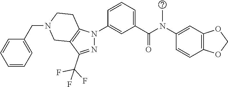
C1(N(C(C2=CC=CC(N3N=C(C(F)(F)F)C4=C3CCN(CC3=CC=CC=C3)C4)=C2)=O)C)=CC2=C(C=C1)OCO2
